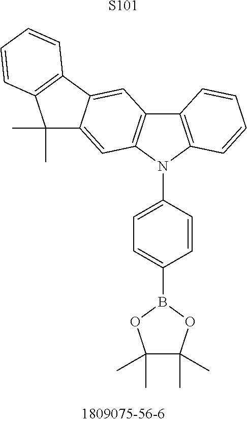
[S101].C1(C)(C)C(C)(C)OB(C2=CC=C(N3C4=C(C5=C3C=C3C(=C5)C5=C(C3(C)C)C=CC=C5)C=CC=C4)C=C2)O1
